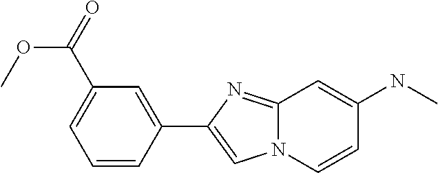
C1(C2=CN3C(=N2)C=C(NC)C=C3)=CC(C(OC)=O)=CC=C1
